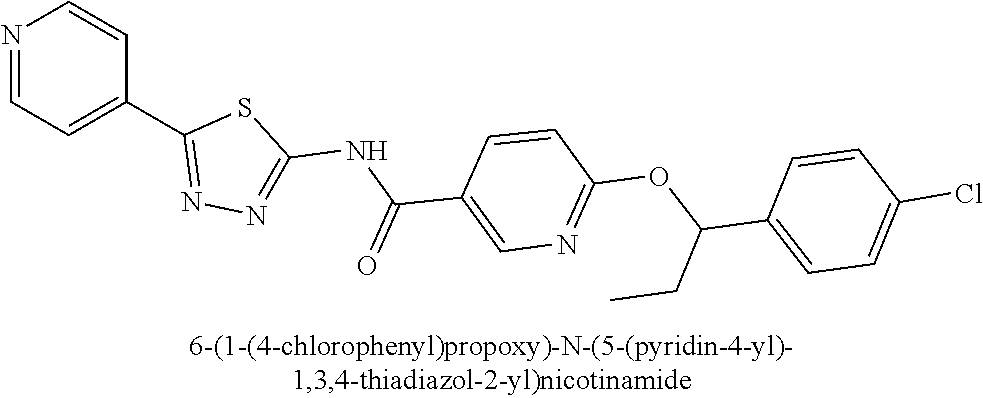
N1=CC=C(C2=NN=C(NC(C3=CN=C(OC(C4=CC=C(Cl)C=C4)CC)C=C3)=O)S2)C=C1
